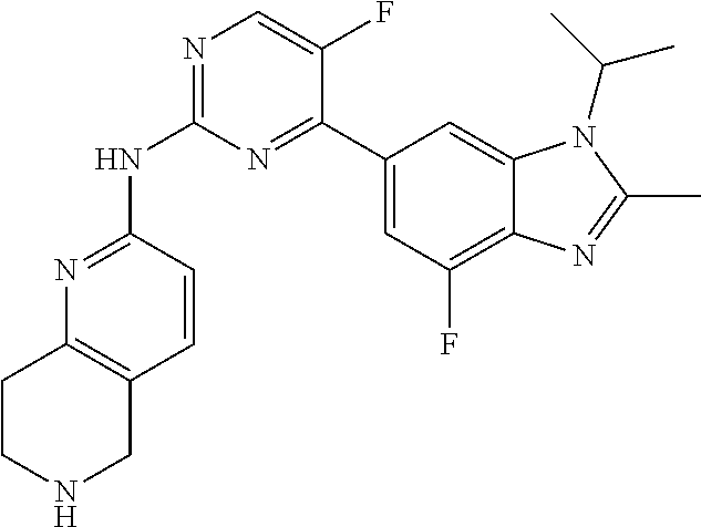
N1=C(NC2=NC=C(F)C(C3=CC(F)=C4C(=C3)N(C(C)C)C(C)=N4)=N2)C=CC2=C1CCNC2
